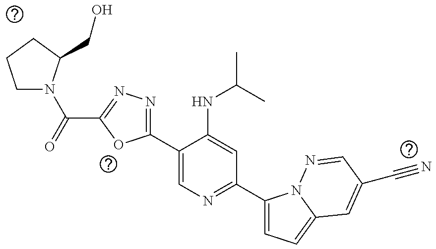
C1(C2=NN=C(C(=O)N3CCCC3CO)O2)=CN=C(C2=CC=C3N2N=CC(C#N)=C3)C=C1NC(C)C
